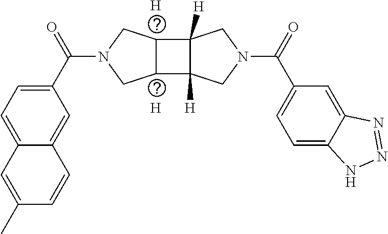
[H].[H].C1=C(C(N2CC3C(C4([H])C3([H])CN(C(C3=CC=C5C(=C3)N=NN5)=O)C4)C2)=O)C=C2C(=C1)C=C(C)C=C2
